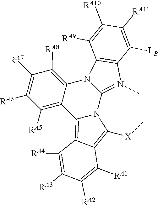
C12=N(C)C3=C(N1C1=C([RA8])C([RA7])=C([RA6])C([RA5])=C1C1=C4C(=C([X]C)N21)C([RA1])=C([RA2])C([RA3])=C4[RA4])C([RA9])=C([RA10])C([RA11])=C3[LB]
